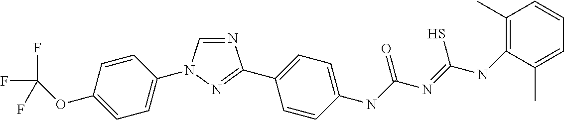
N1=CN(C2=CC=C(OC(F)(F)F)C=C2)N=C1C1=CC=C(NC(N=C(NC2=C(C)C=CC=C2C)S)=O)C=C1
